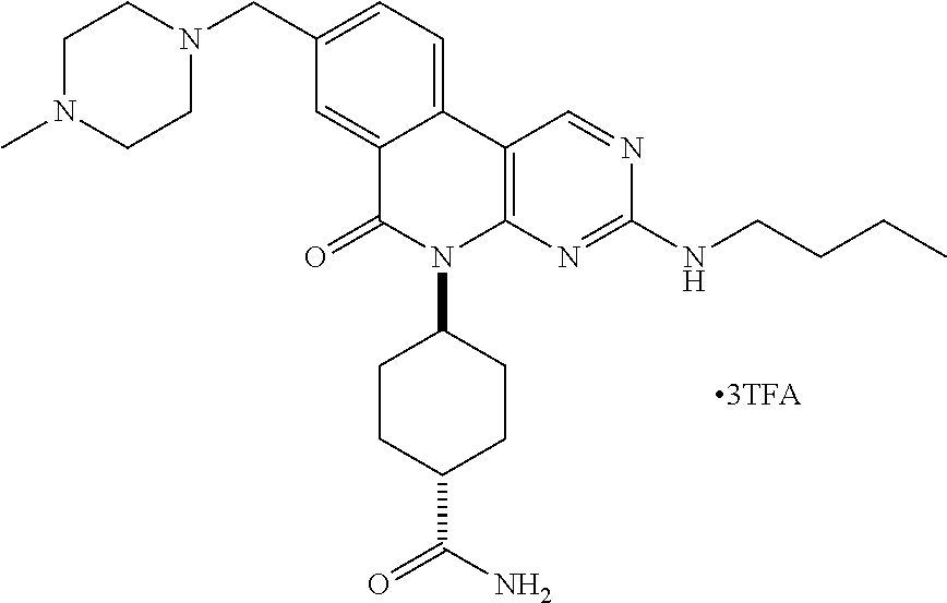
CN1CCN(CC2=CC=C3C(=C2)C(=O)N(C2CCC(C(N)=O)CC2)C2=C3C=NC(NCCCC)=N2)CC1
